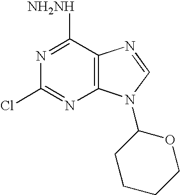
C12=C(C([NH2NH])=NC(Cl)=N1)N=CN2C1CCCCO1
